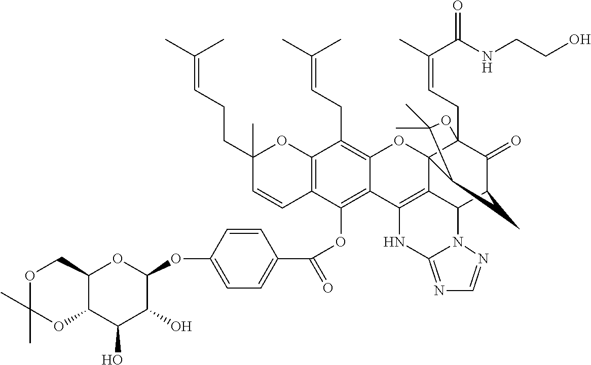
C12=C(C(OC(C3=CC=C(OC4C(O)C(O)C5C(O4)COC(C)(C)O5)C=C3)=O)=C3C(=C1CC=C(C)C)OC14C5=C3NC3=NC=NN3C5C3C(=O)C1(CC=C(C)C(NCCO)=O)OC(C)(C)C4C3)C=CC(CCC=C(C)C)(C)O2
